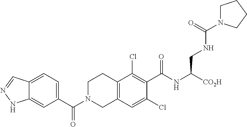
C12=CC=C(C(N3CC4=C(CC3)C(Cl)=C(C(NC([CO2H])CNC(N3CCCC3)=O)=O)C(Cl)=C4)=O)C=C1NN=C2
